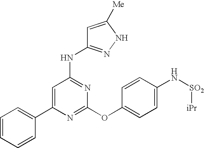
C1(C2=CC=CC=C2)=CC(NC2=NNC([Me])=C2)=NC(OC2=CC=C(N[SO2][iPr])C=C2)=N1
